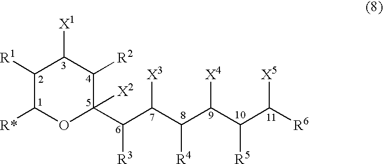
C1([R1])C([R*])OC(C(C([X3])C(C([X4])C(C([X5])[R6])[R5])[R4])[R3])([X2])C([R2])C1[X1]
